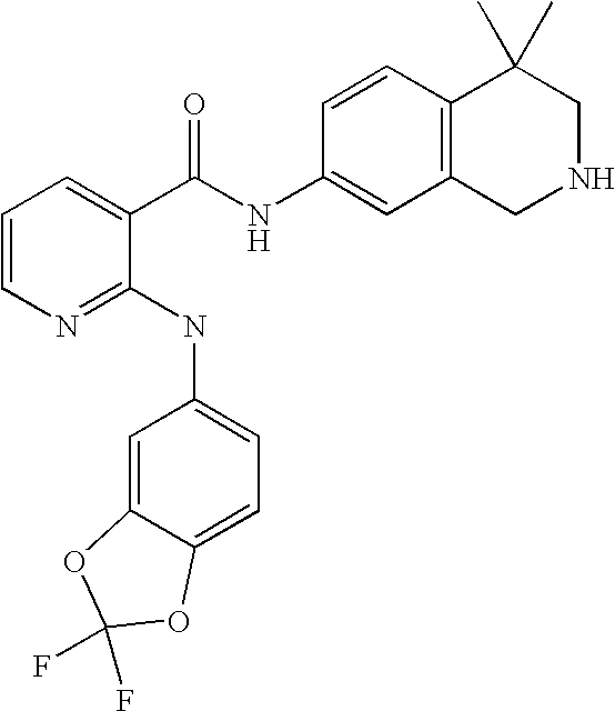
C1=CN=C(NC2=CC=C3C(=C2)OC(F)(F)O3)C(C(NC2=CC3=C(C=C2)C(C)(C)CNC3)=O)=C1
